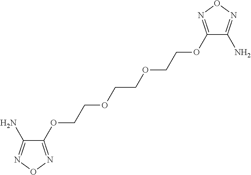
C1(OCCOCCOCCOC2=NON=C2N)=NON=C1N
